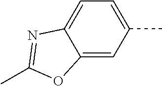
C12=CC(C)=CC=C1N=C(C)O2
